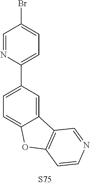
C1(C2=CC=C(Br)C=N2)=CC=C2C(=C1)C1=C(O2)C=CN=C1
